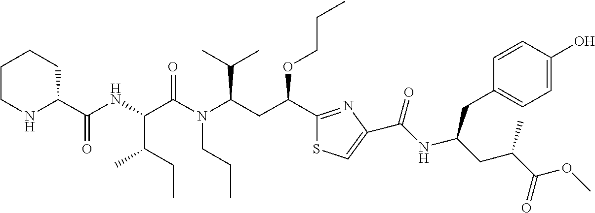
C1CNC(C(NC(C(N(C(CC(C2=NC(C(NC(CC(C(OC)=O)C)CC3=CC=C(O)C=C3)=O)=CS2)OCCC)C(C)C)CCC)=O)C(CC)C)=O)CC1
